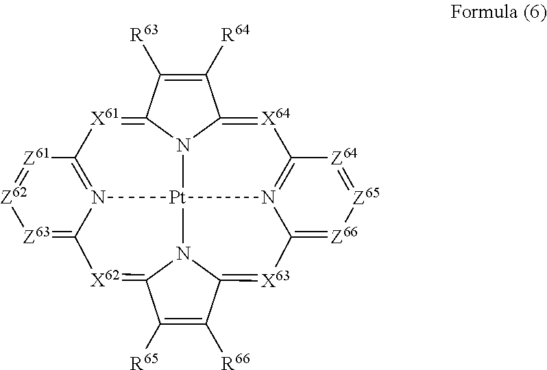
[Z61]1=[Z62][Z63]=C2N3=C1[X61]=C1C([R63])=C([R64])C4=[X64]C5=N6C(=[Z66][Z65]=[Z64]5)[X63]=C5C([R66])=C([R65])C(=[X62]2)N5[Pt]36N14
